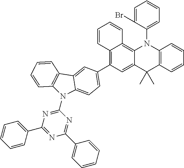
C12=C(C3=CC=C4N(C5=NC(C6=CC=CC=C6)=NC(C6=CC=CC=C6)=N5)C5=C(C4=C3)C=CC=C5)C=C3C(=C1C=CC=C2)N(C1=CC=CC=C1Br)C1=C(C3(C)C)C=CC=C1
